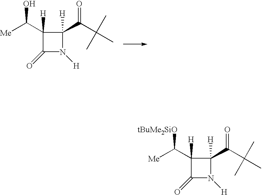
C1(C([Me])[tBuMe2SiO])([H])C(=O)N([H])C1(C(=O)C(C)(C)C)[H].C1([H])(C([Me])O)C(=O)N([H])C1([H])C(=O)C(C)(C)C
